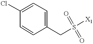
ClC1=CC=C(CS([X1])(=O)=O)C=C1
